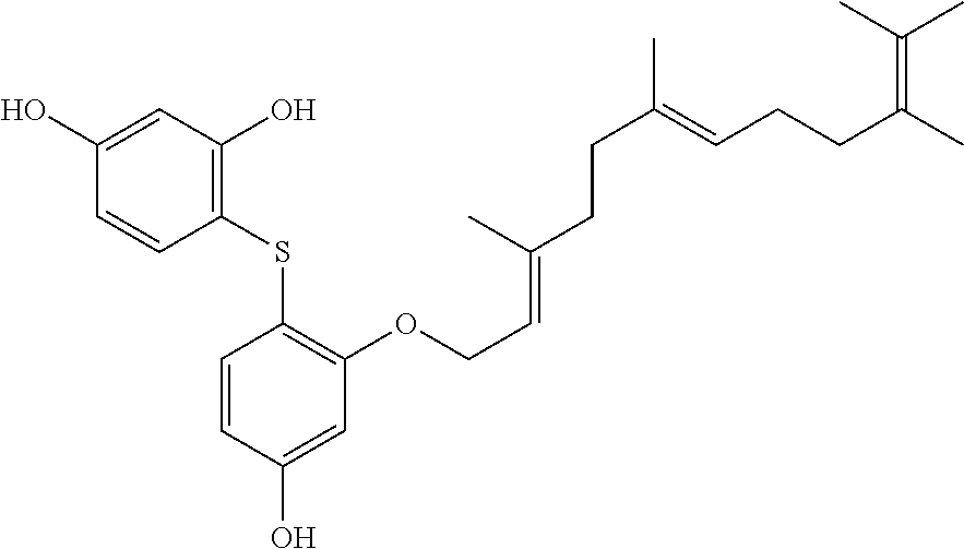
C1(O)=CC(O)=C(SC2=C(OCC=C(CCC(C)=CCCC(=C(C)C)C)C)C=C(O)C=C2)C=C1
